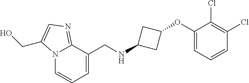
N12C=CC=C(CNC3CC(OC4=CC=CC(Cl)=C4Cl)C3)C1=NC=C2CO
